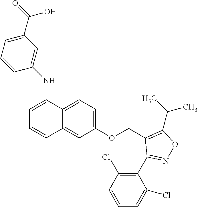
C1=C(NC2=CC(C(=O)O)=CC=C2)C2=CC=C(OCC3=C(C(C)C)ON=C3C3=C(Cl)C=CC=C3Cl)C=C2C=C1
